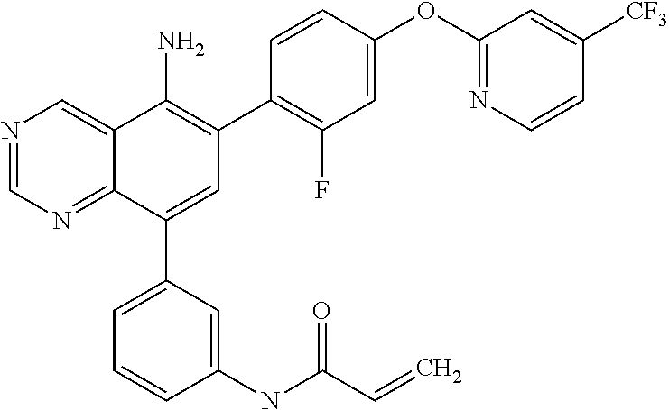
C1(OC2=NC=CC([CF3])=C2)=CC(F)=C(C2=C(N)C3=CN=CN=C3C(C3=CC=CC(NC(C=C)=O)=C3)=C2)C=C1
